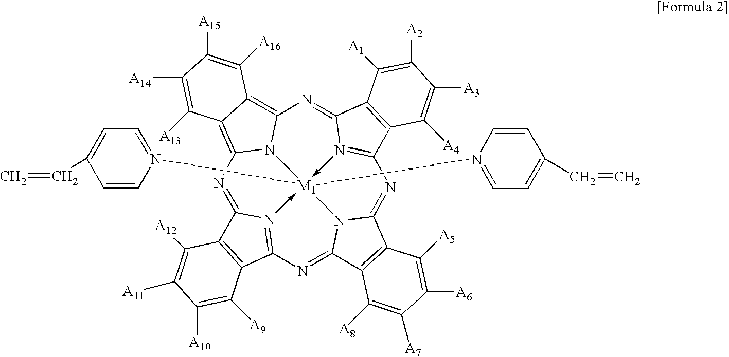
N1=C2N3->[M1]45(N6=CC=C(C=C)C=C6)(N6=CC=C(C=C)C=C6)-N6=C(C7=C(C6=NC6=C8C(=C1N64)C([A13])=C([A14])C([A15])=C8[A16])C([A1])=C([A2])C([A3])=C7[A4])N=C1N5C(=NC=3C3=C2C([A12])=C([A11])C([A10])=C3[A9])C2=C1C([A5])=C([A6])C([A7])=C2[A8]
